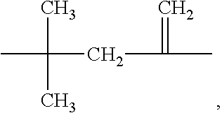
C(C)(CC(C)(C)C)=C
